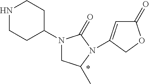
N1CCC(N2CC(C)N(C3=CC(=O)OC3)C2=O)CC1
